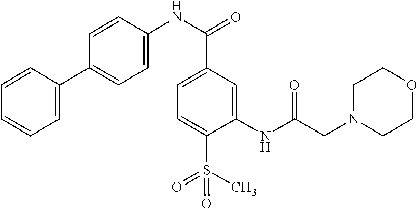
C1=CC(C2=CC=C(NC(=O)C3=CC=C(S(C)(=O)=O)C(NC(=O)CN4CCOCC4)=C3)C=C2)=CC=C1
